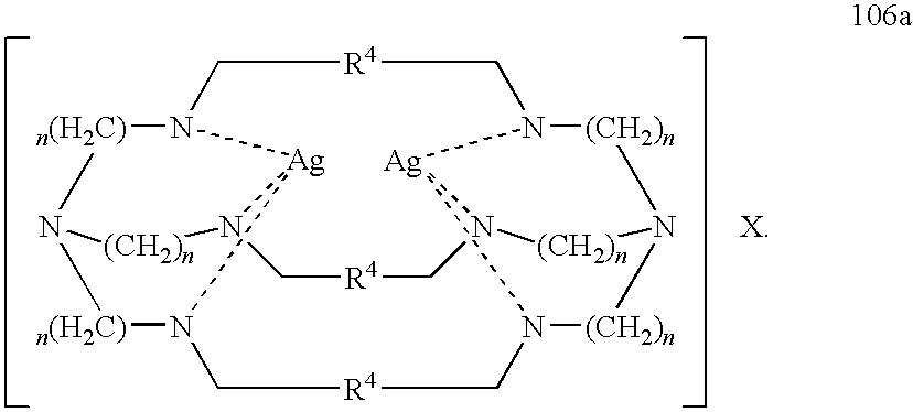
[X].C1N2[n(H2C)]N3[(CH2)n]N4C[R4]CN5[(CH2)n]N6[(CH2)n]N(C[R4]1)[Ag]5N(C[R4]CN([n(H2C)]3)[Ag]24)[(CH2)n]6
